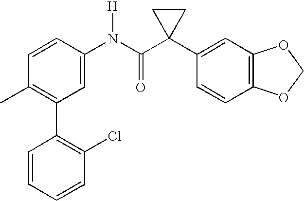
C1(N(C(C2(C3=CC4=C(C=C3)OCO4)CC2)=O)[H])=CC(C2=C(Cl)C=CC=C2)=C(C)C=C1
